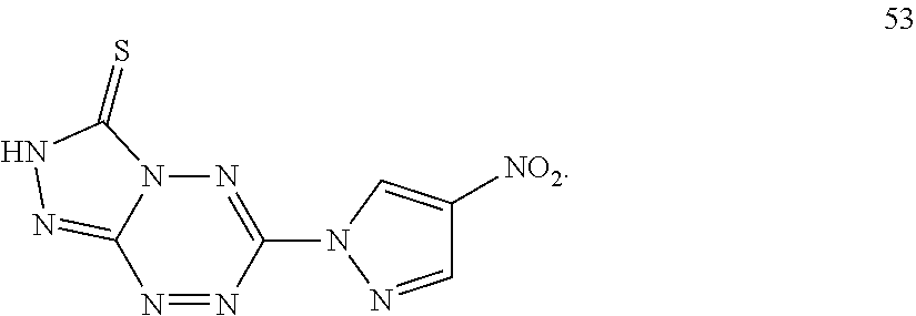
N1=NC(N2C=C([NO2])C=N2)=NN2C1=NNC2=S
